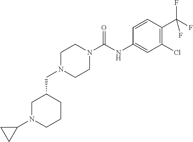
C1(N2CCCC(CN3CCN(C(NC4=CC(Cl)=C(C(F)(F)F)C=C4)=O)CC3)C2)CC1
